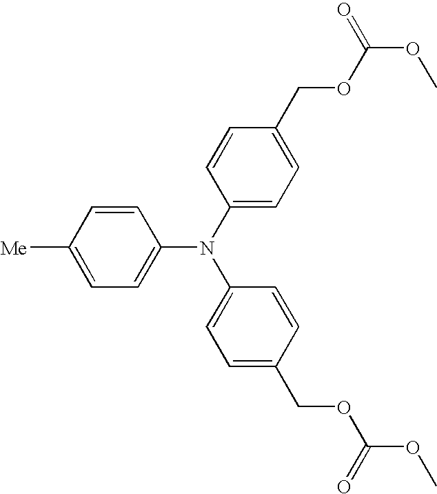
C1=CC([Me])=CC=C1N(C1=CC=C(COC(OC)=O)C=C1)C1=CC=C(COC(OC)=O)C=C1
